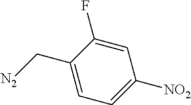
C1=C(F)C(C[N2])=CC=C1[NO2]
